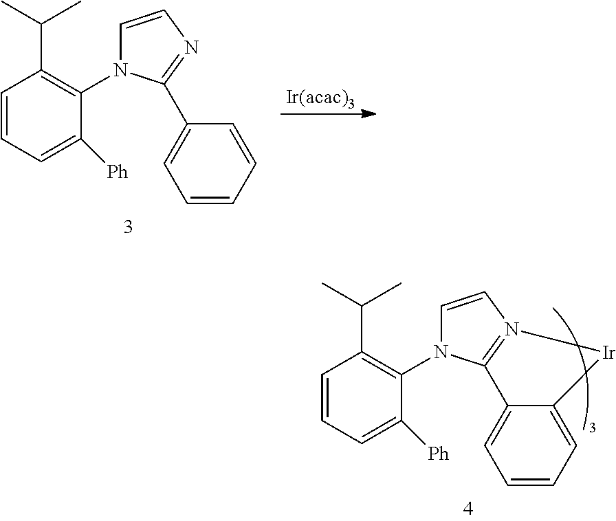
C1=CC=C([Ph])C(N2C=CN3=C2C2=CC=CC=C2[Ir]3)=C1C(C)C.C1=CC=C([Ph])C(N2C=CN=C2C2=CC=CC=C2)=C1C(C)C.[Ir(acac)3]
